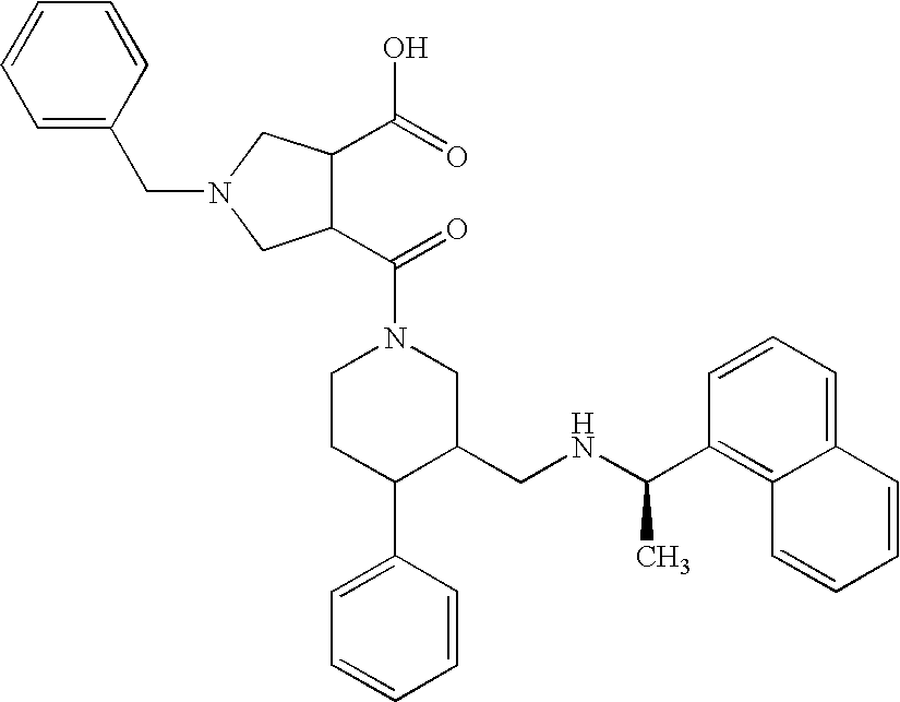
C1CC(C2=CC=CC=C2)C(CNC(C)C2=C3C(=CC=C2)C=CC=C3)CN1C(=O)C1C(C(O)=O)CN(CC2=CC=CC=C2)C1
